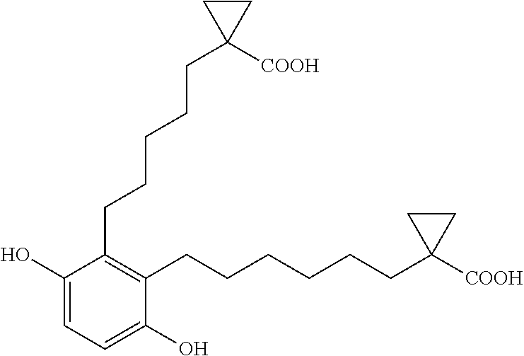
C1(O)=CC=C(O)C(CCCCCCC2([COOH])CC2)=C1CCCCCC1([COOH])CC1
